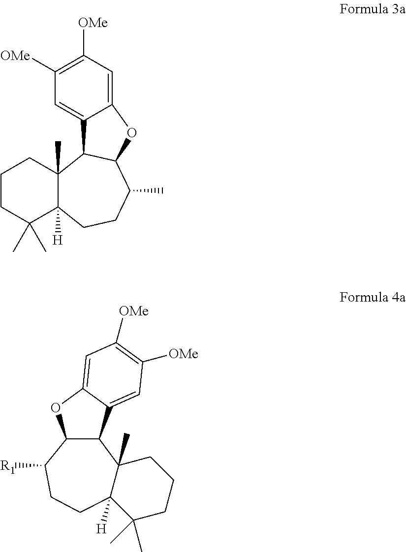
C1CC(C)(C)C2([H])C(C)(C1)C1C(C(C)CC2)OC2=CC([OMe])=C([OMe])C=C12.C12(C)C([H])(C(C)(C)CCC1)CCC([R1])C1C2C2=CC([OMe])=C([OMe])C=C2O1
